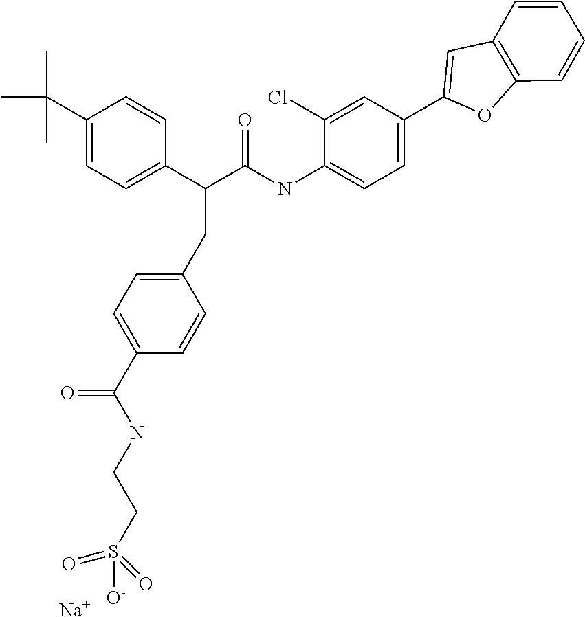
C1(C(C)(C)C)=CC=C(C(C(NC2=CC=C(C3=CC4=C(O3)C=CC=C4)C=C2Cl)=O)CC2=CC=C(C(NCCS([O-])(=O)=O)=O)C=C2)C=C1.[Na]
